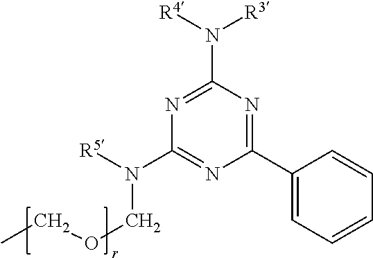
C1(C2=CC=CC=C2)=NC(N([R4])[R3])=NC(N([R5])COCC)=N1
